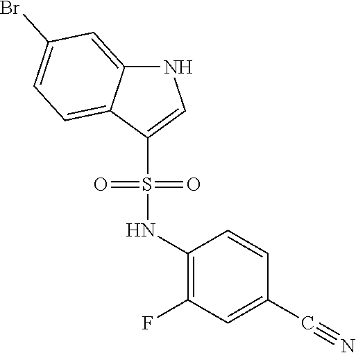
O=S(C1=CNC2=CC(Br)=CC=C21)(NC1=C(F)C=C(C#N)C=C1)=O
